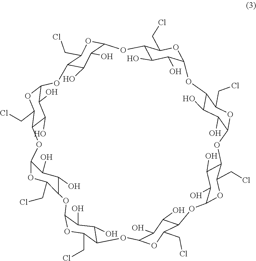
C12C(O)C(O)C(OC1CCl)OC1C(O)C(O)C(OC1CCl)OC1C(O)C(O)C(OC1CCl)OC1C(O)C(O)C(OC1CCl)OC1C(O)C(O)C(OC1CCl)OC1C(O)C(O)C(OC1CCl)OC1C(O)C(O)C(OC1CCl)OC1C(O)C(O)C(O2)OC1CCl
